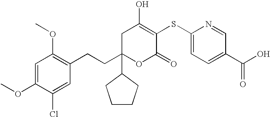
C1(OC)=CC(OC)=C(CCC2(C3CCCC3)OC(=O)C(SC3=CC=C(C(O)=O)C=N3)=C(O)C2)C=C1Cl
